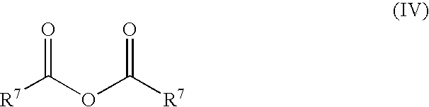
[R7]C(OC([R7])=O)=O
